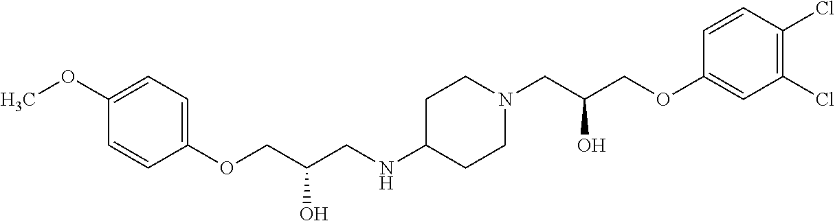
C1(OCC(CNC2CCN(CC(COC3=CC(Cl)=C(Cl)C=C3)O)CC2)O)=CC=C(OC)C=C1
